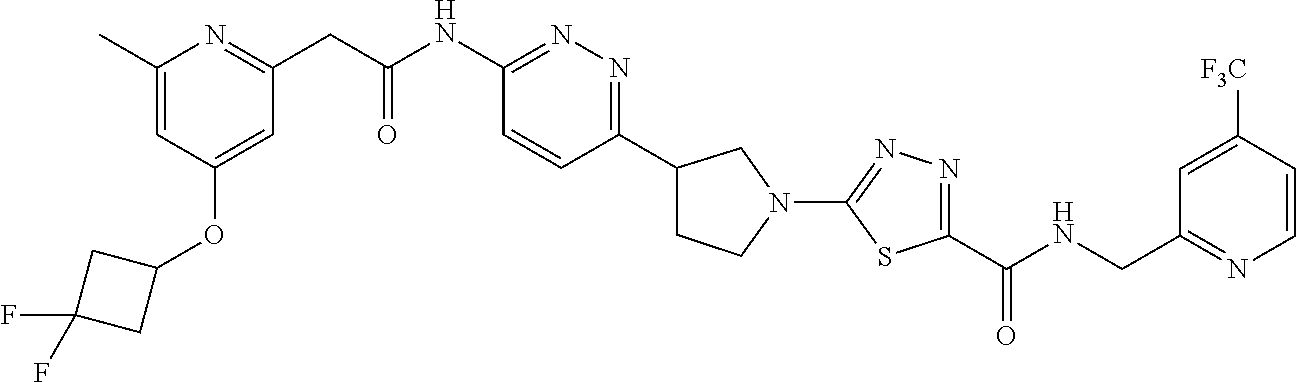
C1=C(C)N=C(CC(NC2=NN=C(C3CCN(C4=NN=C(C(NCC5=NC=CC([F3C])=C5)=O)S4)C3)C=C2)=O)C=C1OC1CC(F)(F)C1
